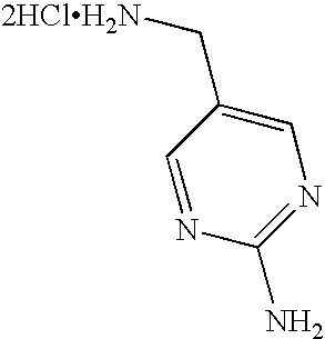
[2HClH2N]CC1=CN=C(N)N=C1
